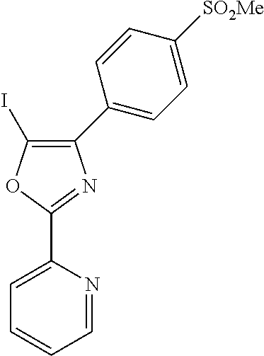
O1C(C2=CC=CC=N2)=NC(C2=CC=C([SO2Me])C=C2)=C1I
